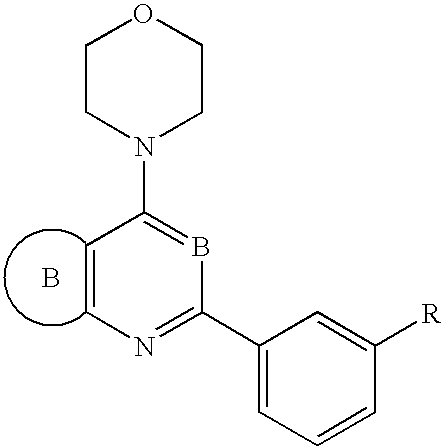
C1CN(C2=BC(C3=CC=CC([R])=C3)=NC=C2)CCO1.B
